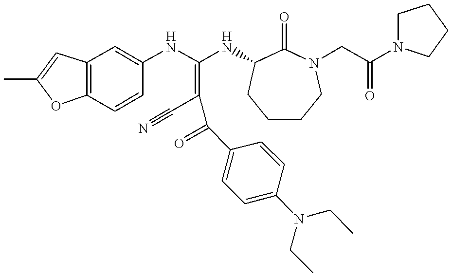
C12=C(C=CC(NC(NC3C(=O)N(CC(N4CCCC4)=O)CCCC3)=C(C#N)C(=O)C3=CC=C(N(CC)CC)C=C3)=C1)OC(C)=C2
